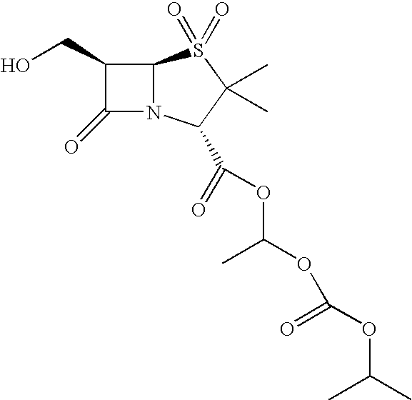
C1(CO)C(=O)N2C1S(=O)(=O)C(C)(C)C2C(=O)OC(OC(OC(C)C)=O)C
